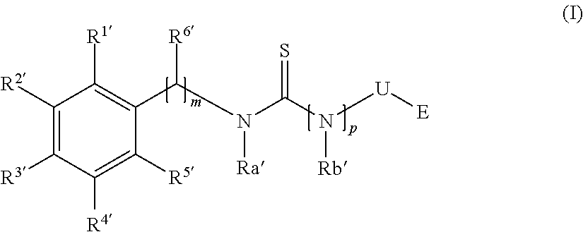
C1([R2])=C([R3])C([R4])=C([R5])C(C(N(C(=S)N([Rb])[U][E])[Ra])[R6])=C1[R1]
